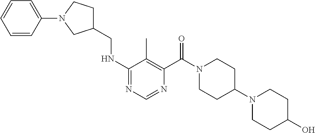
N1=C(NCC2CN(C3=CC=CC=C3)CC2)C(C)=C(C(N2CCC(N3CCC(O)CC3)CC2)=O)N=C1
